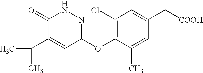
C1(C(C)C)=CC(OC2=C(Cl)C=C(C[COOH])C=C2C)=NNC1=O
